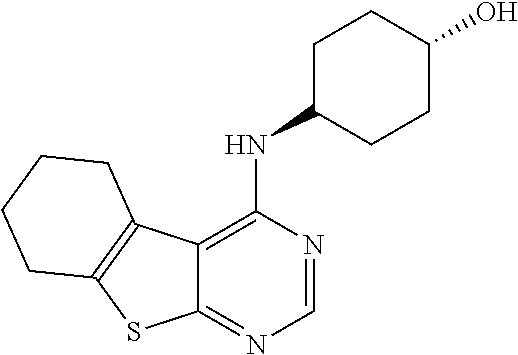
C1=NC(NC2CCC(O)CC2)=C2C(=N1)SC1=C2CCCC1
